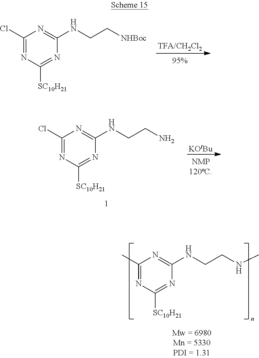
C1(Cl)=NC([SC10H21])=NC(NCC[NHBoc])=N1.C1(Cl)=NC([SC10H21])=NC(NCCN)=N1.[KOtBu].C1(C)=NC([SC10H21])=NC(NCCNC)=N1
